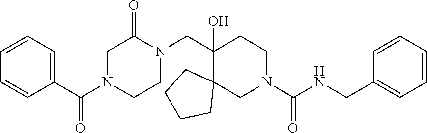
C(N1CCN(CC2(O)C3(CN(C(NCC4=CC=CC=C4)=O)CC2)CCCC3)C(=O)C1)(C1=CC=CC=C1)=O
